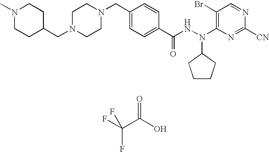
C1=NC([CN])=NC(N(NC(C2=CC=C(CN3CCN(CC4CCN(C)CC4)CC3)C=C2)=O)C2CCCC2)=C1Br.FC(C(O)=O)(F)F
